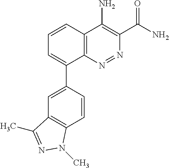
C1=CC2=C(C(C3=CC4=C(C=C3)N(C)N=C4C)=C1)N=NC(C(N)=O)=C2N
